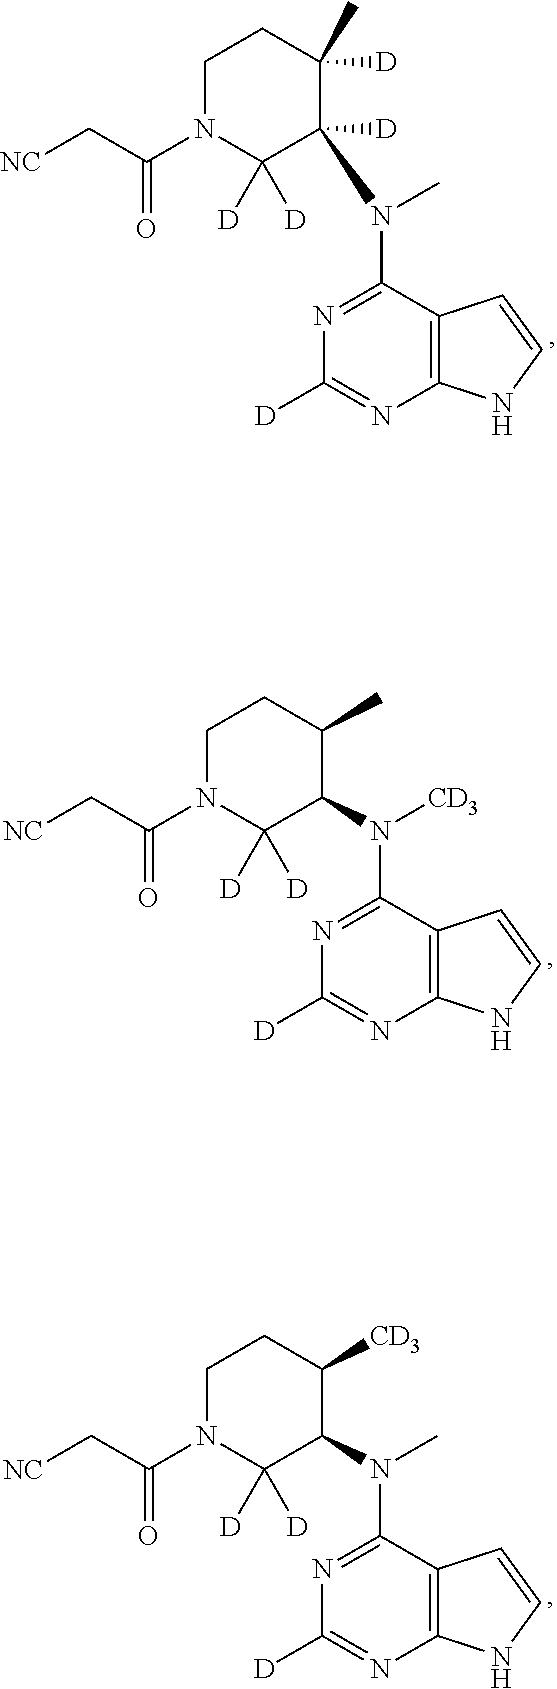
C12=C(C(N(C)C3C([D])([D])N(C(C[NC])=O)CCC3[CD3])=NC([D])=N1)C=CN2.C12=C(C(N(C)C3([D])C([D])([D])N(C(C[NC])=O)CCC3([D])C)=NC([D])=N1)C=CN2.C12=C(C(N([CD3])C3C([D])([D])N(C(C[NC])=O)CCC3C)=NC([D])=N1)C=CN2
